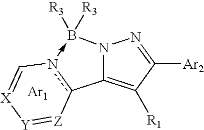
C12=C([R1])C([Ar2])=NN1B([R3])([R3])-n1c2[Z]=[Y][X]=C1.[Ar1]
